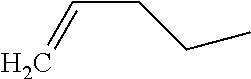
C(CCC)=C
